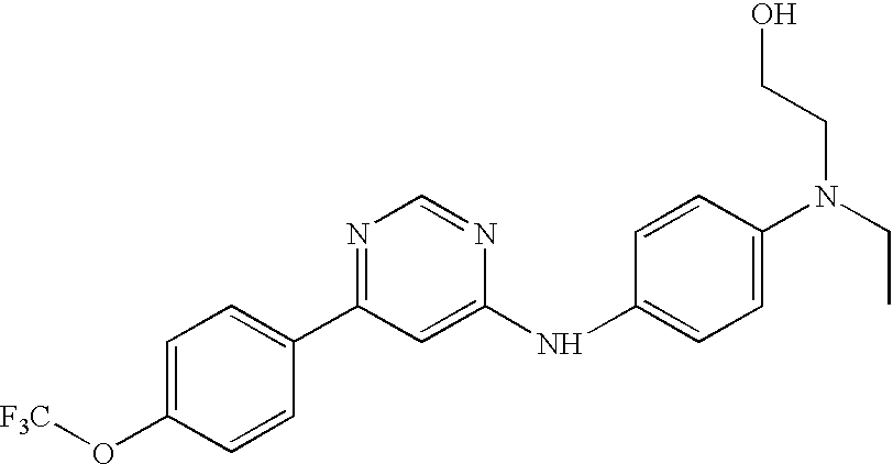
C1(C2=NC=NC(NC3=CC=C(N(CC)CCO)C=C3)=C2)=CC=C(O[F3C])C=C1
